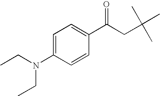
C(CC(C)(C)C)(C1=CC=C(N(CC)CC)C=C1)=O
